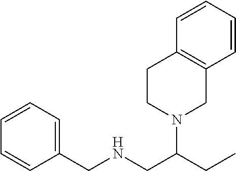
C1=CC(CNCC(CC)N2CC3=C(CC2)C=CC=C3)=CC=C1
